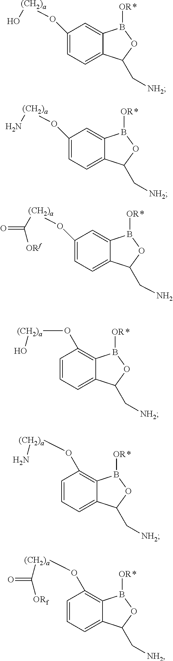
C1=C(O[(CH2)a]O)C=C2C(=C1)C(C[NH2])OB2[OR].C1=C(O[(CH2)a]C(=O)[ORf])C=C2C(=C1)C(CN)OB2[OR].C1=C(O[(CH2)a]N)C=C2C(=C1)C(C[NH2])OB2[OR].C1=CC=C2C(=C1O[(CH2)a]O)B([OR])OC2C[NH2].C1=CC=C2C(=C1O[(CH2)a]N)B([OR])OC2C[NH2].C1=CC=C2C(=C1O[(CH2)a]C(=O)[ORf])B([OR])OC2C[NH2]
